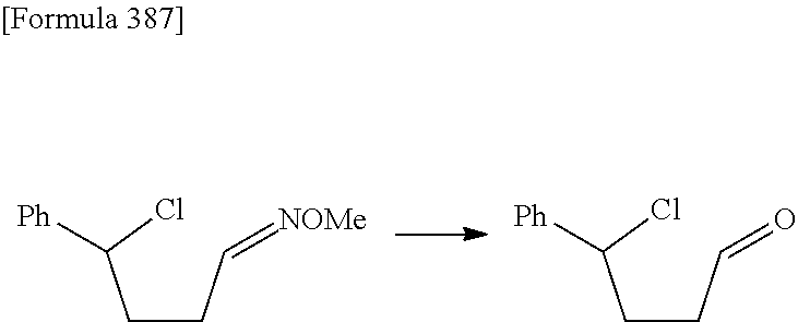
C(CC=[NOMe])C(Cl)[Ph].C(CC=O)C(Cl)[Ph]
